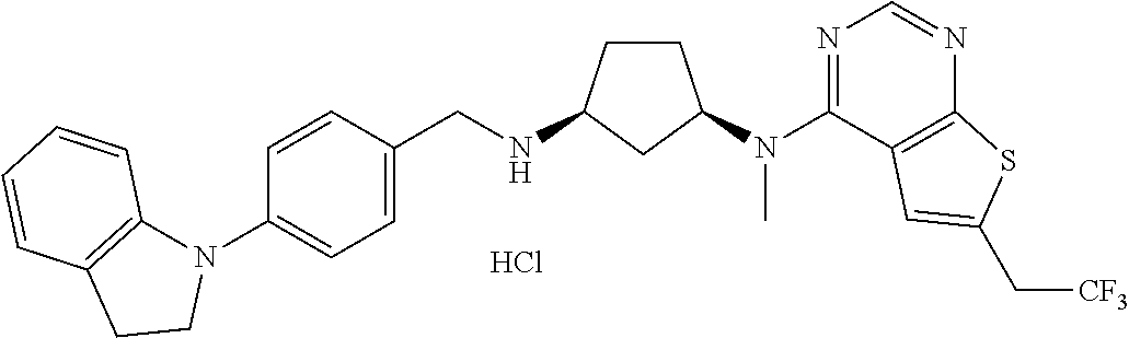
C1=CC(N2C3=C(CC2)C=CC=C3)=CC=C1CNC1CCC(N(C2=NC=NC3=C2C=C(C[CF3])S3)C)C1.Cl
